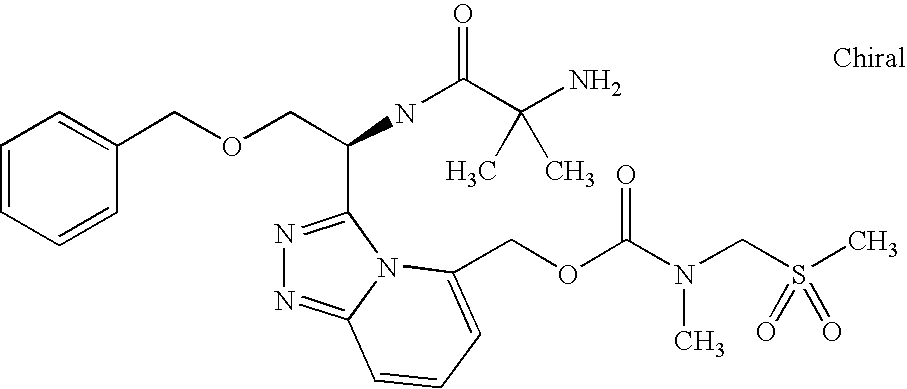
C1=CC=CC(COCC(C2=NN=C3N2C(COC(N(C)CS(C)(=O)=O)=O)=CC=C3)NC(C(N)(C)C)=O)=C1
